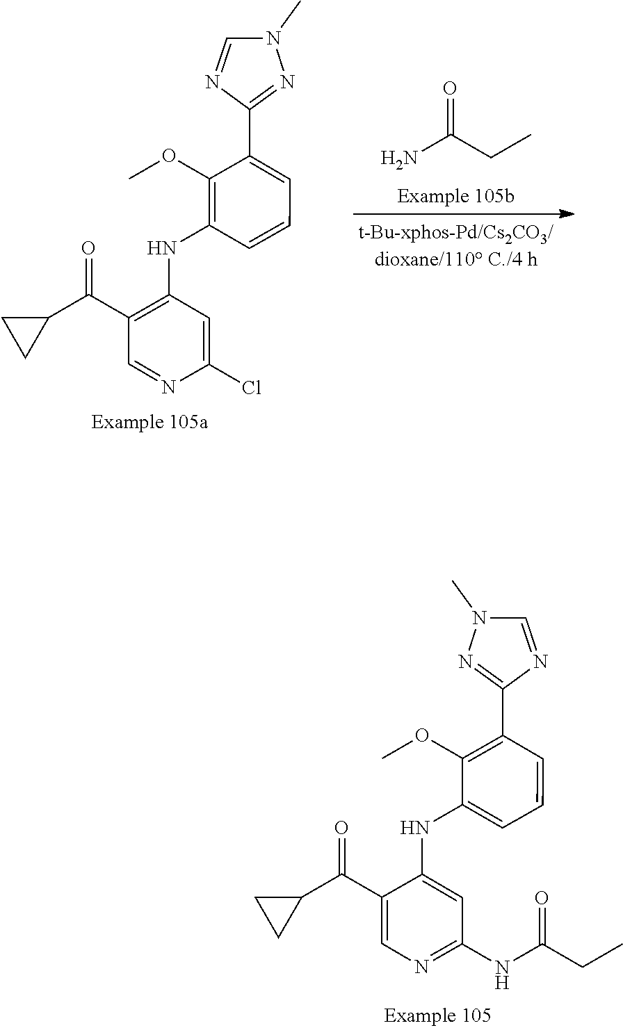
C1(C(C2=C(NC3=C(OC)C(C4=NN(C)C=N4)=CC=C3)C=C(Cl)N=C2)=O)CC1.NC(CC)=O.C1(C(C2=CN=C(NC(CC)=O)C=C2NC2=CC=CC(C3=NN(C)C=N3)=C2OC)=O)CC1
